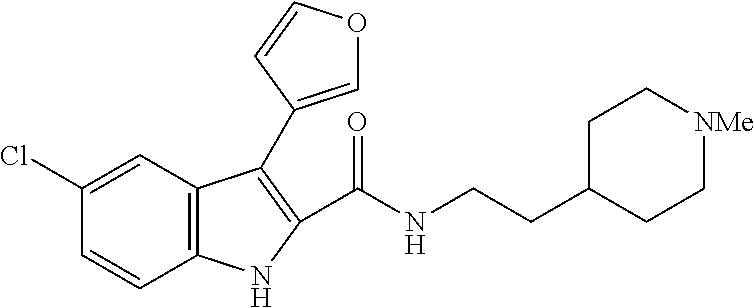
C12=C(C=C(Cl)C=C1)C(C1=COC=C1)=C(C(NCCC1CC[NMe]CC1)=O)N2
